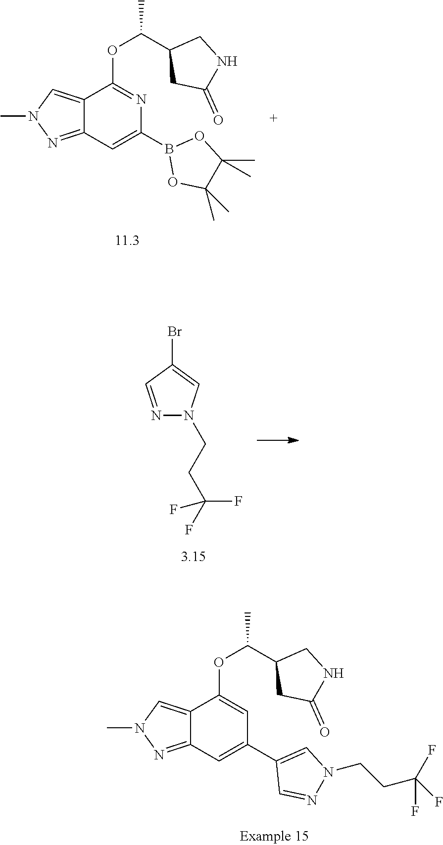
C12=CN(C)N=C1C=C(B1OC(C)(C)C(C)(C)O1)N=C2OC(C1CC(=O)NC1)C.N1=CC(Br)=CN1CCC(F)(F)F.C12=CN(C)N=C1C=C(C1=CN(CCC(F)(F)F)N=C1)C=C2OC(C1CC(=O)NC1)C
